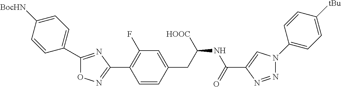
C1=CC(C2=NC(C3=C(F)C=C(CC(NC(=O)C4=CN(C5=CC=C([tBu])C=C5)N=N4)[HOOC])C=C3)=NO2)=CC=C1[BocHN]
